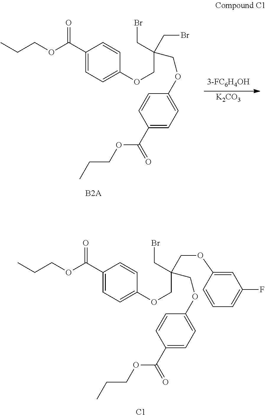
C1(C(OCCC)=O)=CC=C(OCC(CBr)(COC2=CC=C(C(=O)OCCC)C=C2)CBr)C=C1.[K2CO3].C1(C(OCCC)=O)=CC=C(OCC(CBr)(COC2=CC=C(C(=O)OCCC)C=C2)COC2=CC(F)=CC=C2)C=C1.[C1]
